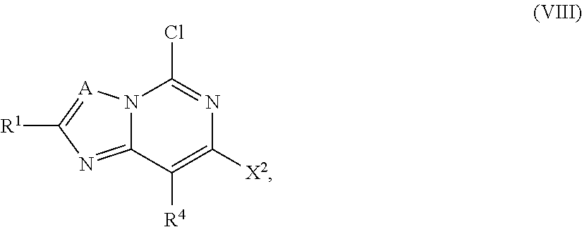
C12=NC([R1])=[A]N1C(Cl)=NC([X2])=C2[R4]
